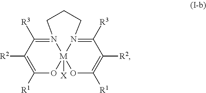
C1([R2])=C([R1])O[M]23([X])OC([R1])=C([R2])C([R3])=N2CCCN3=C1[R3]
